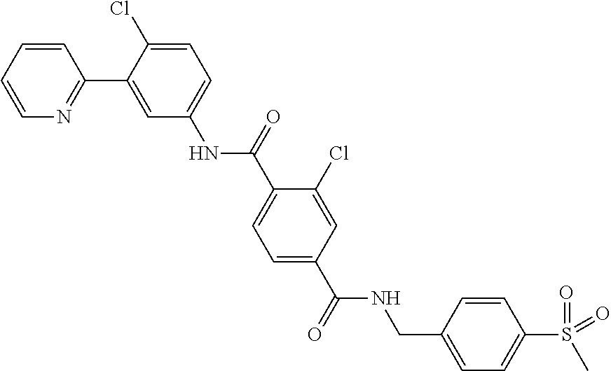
C1=CC=CN=C1C1=CC(NC(C2=CC=C(C(NCC3=CC=C(S(C)(=O)=O)C=C3)=O)C=C2Cl)=O)=CC=C1Cl
